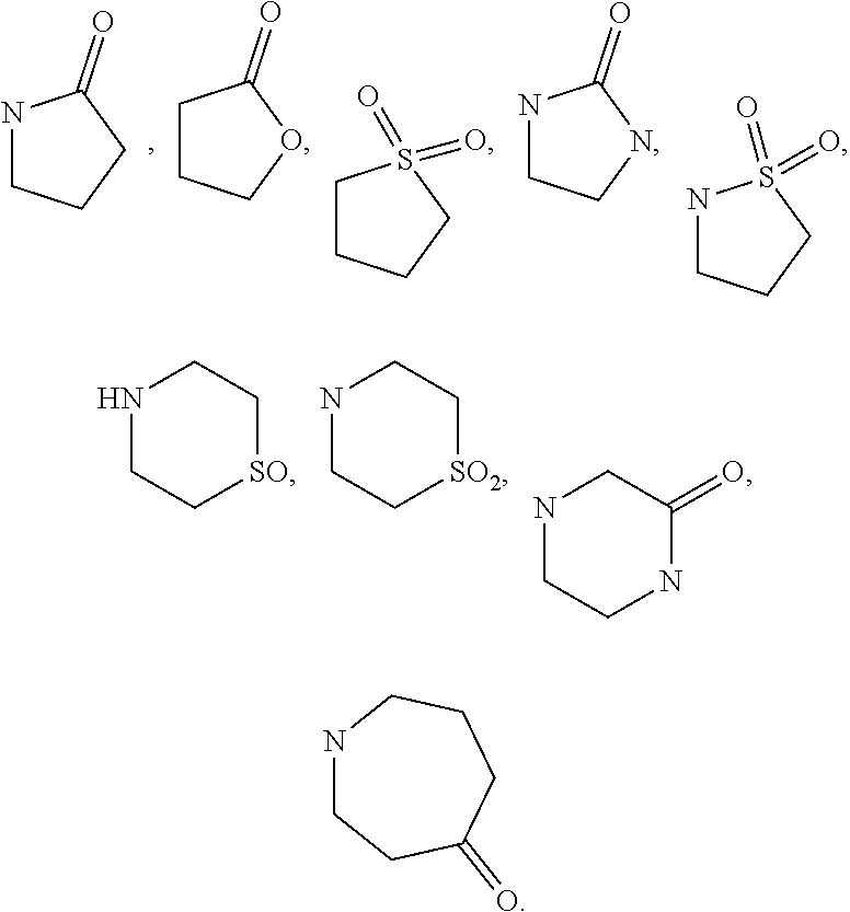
N1CCCC1=O.N1CCNC1=O.N1CCCS1(=O)=O.C1CCCS1(=O)=O.C1CCOC1=O.N1CC[SO]CC1.N1CC[SO2]CC1.N1CCNC(=O)C1.N1CCC(=O)CCC1
